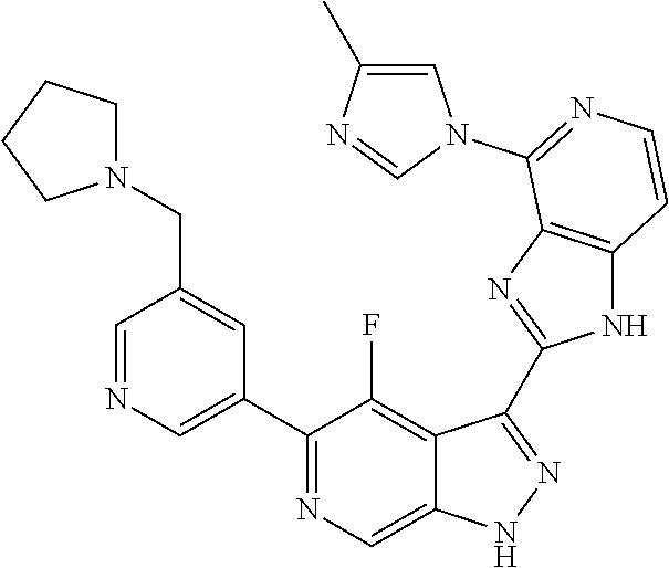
C1=NC=C(C2=NC=C3C(=C2F)C(C2=NC4=C(N2)C=CN=C4N2C=C(C)N=C2)=NN3)C=C1CN1CCCC1
